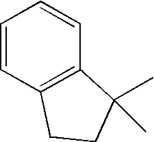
C1=CC2=C(C=C1)C(C)(C)CC2
